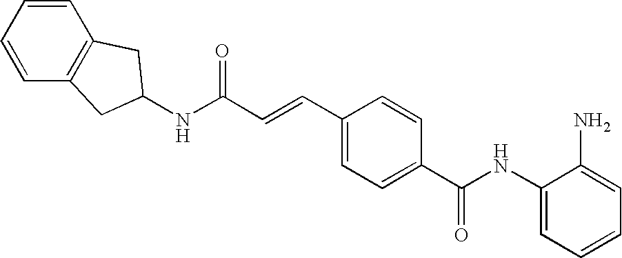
C(C=CC1=CC=C(C(NC2=CC=CC=C2N)=O)C=C1)(NC1CC2=C(C=CC=C2)C1)=O
